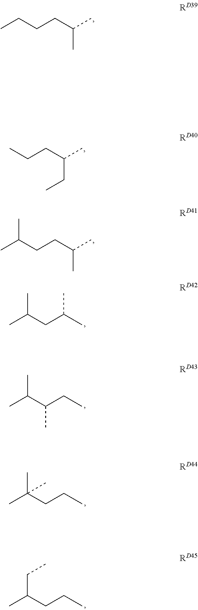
CCCCC(C)C.CCCC(C)CC.CC(CCC(C)C)C.CC(CC(C)C)C.CC(C(CC)C)C.CC(CCC)(C)C.CC(CCC)CC
